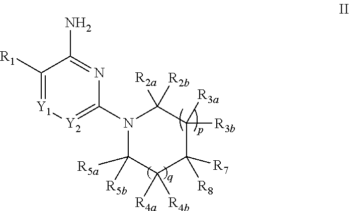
N1(C2=[Y2][Y1]=C([R1])C(N)=N2)C([R5b])([R5a])C([R4a])([R4b])C([R8])([R7])C([R3b])([R3a])C1([R2a])[R2b]
